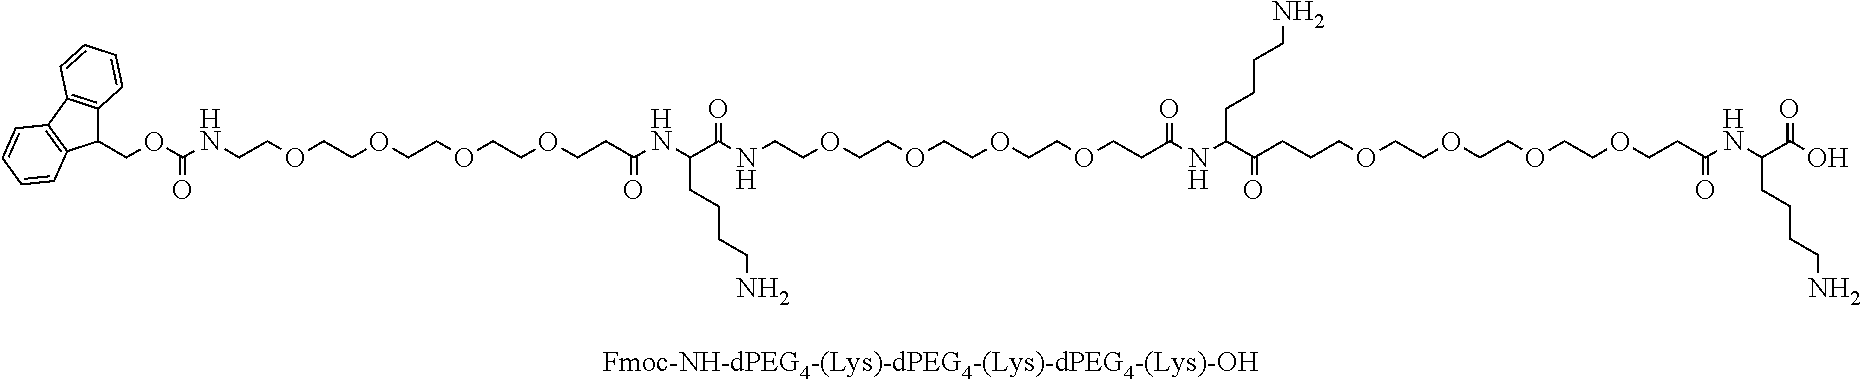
C1(COC(NCCOCCOCCOCCOCCC(NC(C(NCCOCCOCCOCCOCCC(NC(C(CCCOCCOCCOCCOCCC(NC(C(O)=O)CCCCN)=O)=O)CCCCN)=O)=O)CCCCN)=O)=O)C2=C(C3=C1C=CC=C3)C=CC=C2.[Fmoc-NH-dPEG4-(Lys)-dPEG4-(Lys)-dPEG4-(Lys)-OH]
